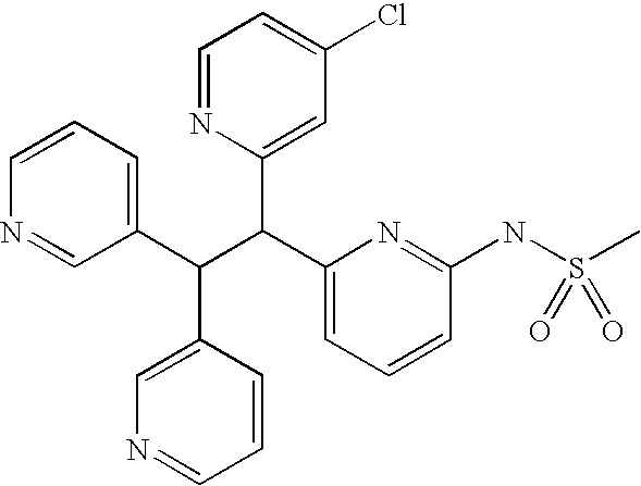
C1=CC=C(C(C(C2=CC=CC(NS(C)(=O)=O)=N2)C2=CC(Cl)=CC=N2)C2=CN=CC=C2)C=N1
